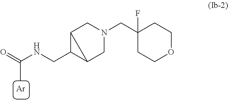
[Ar].C12C(CNC(=O)C)C1CN(CC1(F)CCOCC1)C2
